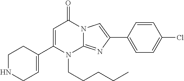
C1(C2=CC(=O)N3C(=NC(C4=CC=C(Cl)C=C4)=C3)N2CCCCC)=CCNCC1
